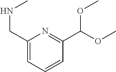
C1(CNC)=CC=CC(C(OC)OC)=N1
